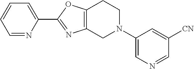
C1=NC(C2=NC3=C(O2)CCN(C2=CN=CC([CN])=C2)C3)=CC=C1
